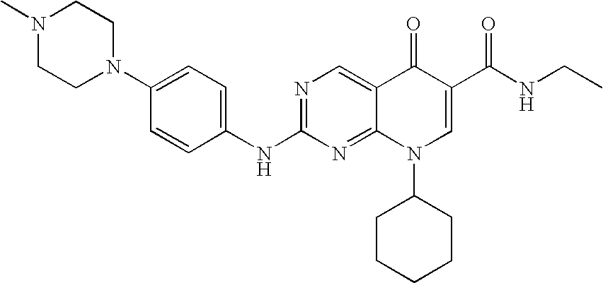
C1=CC(NC2=NC=C3C(=N2)N(C2CCCCC2)C=C(C(NCC)=O)C3=O)=CC=C1N1CCN(C)CC1
